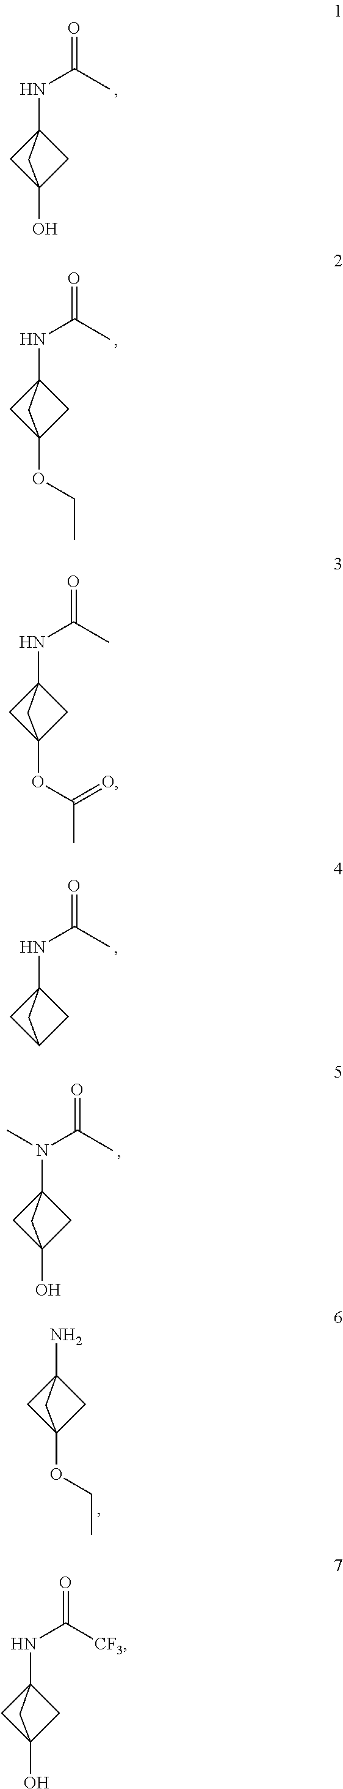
N(C(C)=O)C12CC(O)(C1)C2.N(C(C)=O)C12CC(OCC)(C1)C2.N(C(C)=O)C12CC(C1)C2.N(C(C)=O)(C12CC(O)(C1)C2)C.NC12CC(OCC)(C1)C2.N(C(C)=O)C12CC(OC(C)=O)(C1)C2.N(C([CF3])=O)C12CC(O)(C1)C2
